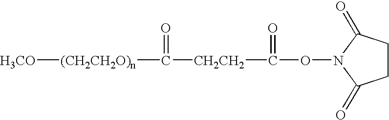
[CH2CH2](C(=O)ON1C(=O)CCC1=O)C([(CH2CH2O)n][H3CO])=O
